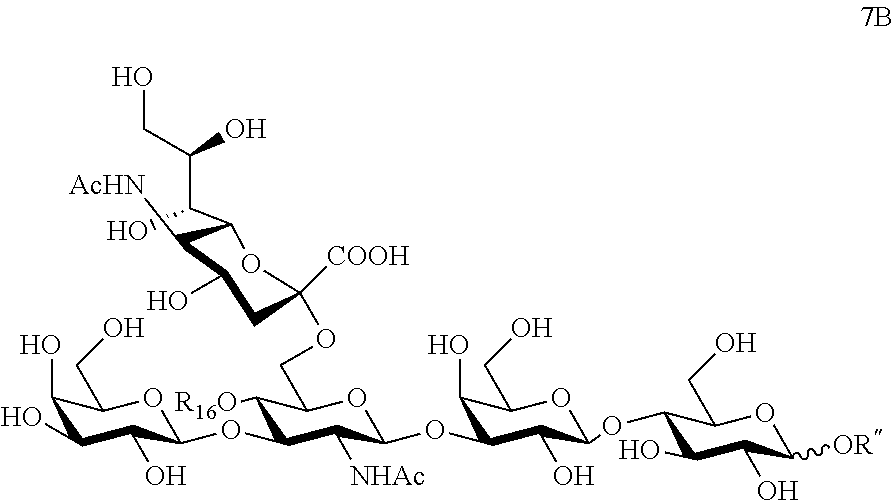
C1(O)C(O)C(O)C(OC2C([R16O])C(COC3([COOH])OC(C(C(CO)O)O)C([AcHN])C(O)C3)OC(OC3C(O)C(CO)OC(OC4C(O)C(O)C([OR])OC4CO)C3O)C2[NHAc])OC1CO
